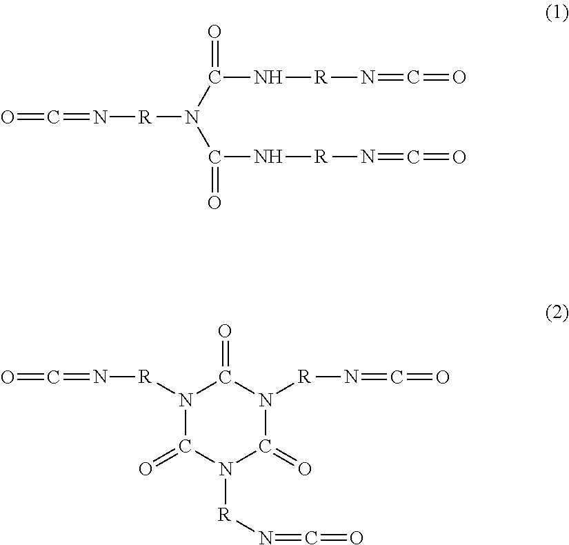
C(N(C(=O)N[R]N=C=O)[R]N=C=O)(N[R]N=C=O)=O.N1([R]N=C=O)C(=O)N([R]N=C=O)C(=O)N([R]N=C=O)C1=O
